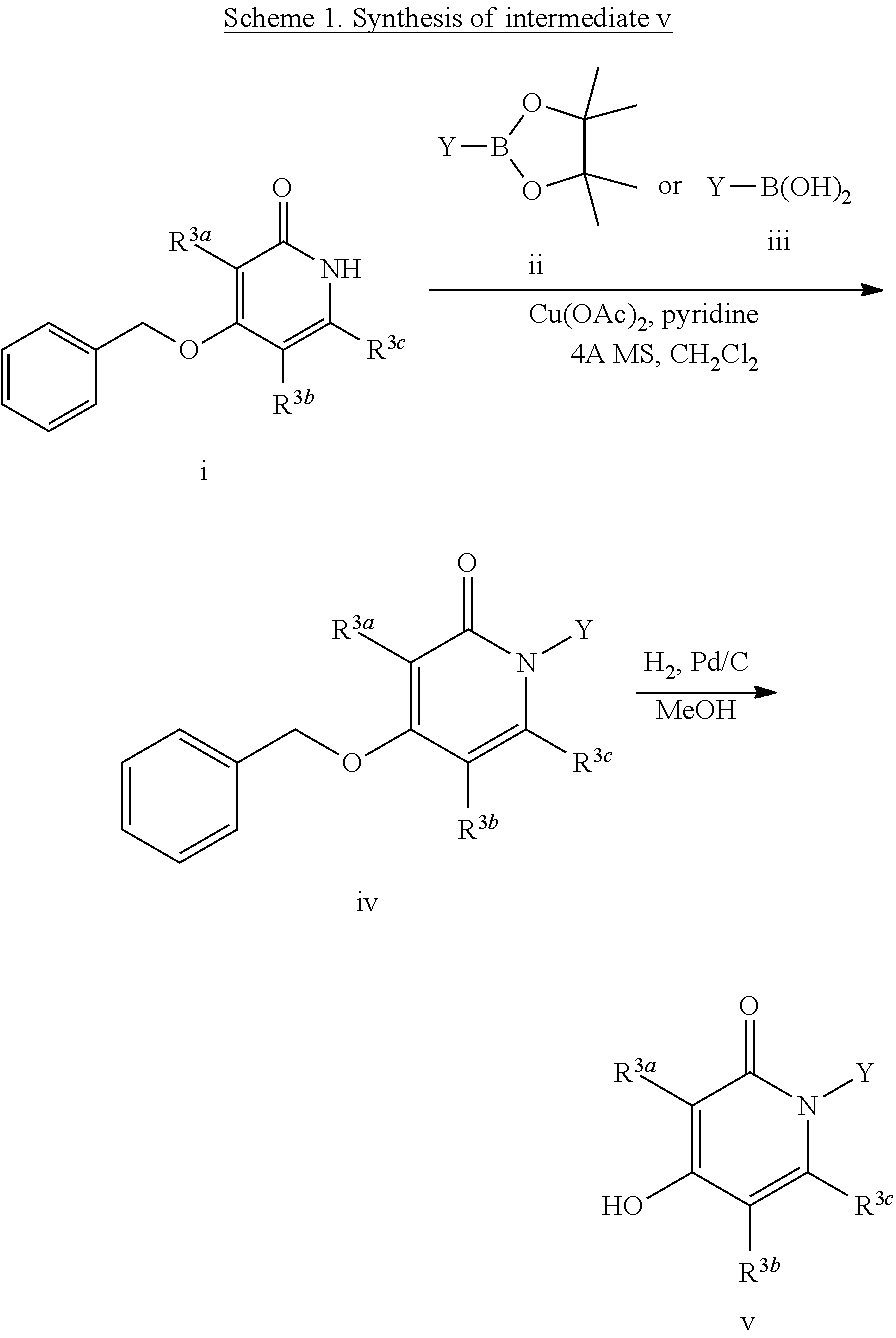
OC1=C([R3a])C(=O)N([Y])C([R3c])=C1[R3b].C1(C)(C)C(C)(C)OB([Y])O1.[Y][B(OH)2].C1=CC=CC(COC2=C([R3a])C(=O)NC([R3c])=C2[R3b])=C1.C1=CC=CC(COC2=C([R3a])C(=O)N([Y])C([R3c])=C2[R3b])=C1.[MeOH]
